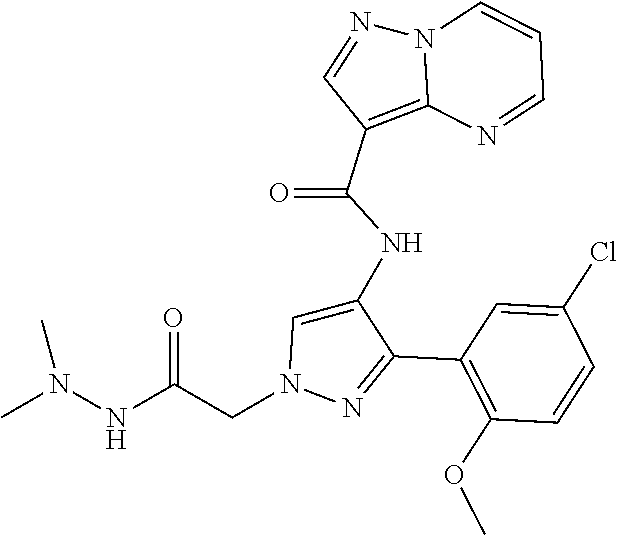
C1(C2=NN(CC(NN(C)C)=O)C=C2NC(C2=C3N(N=C2)C=CC=N3)=O)=C(OC)C=CC(Cl)=C1
